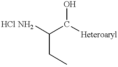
C([HCl NH2])(C(O)[Heteroaryl])CC
